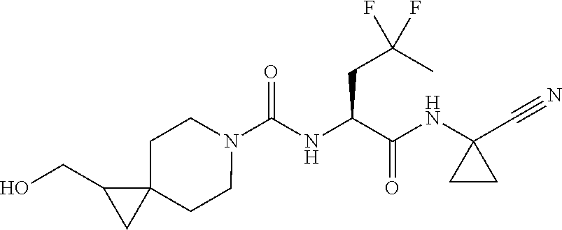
N1(C(NC(C(NC2(C#N)CC2)=O)CC(C)(F)F)=O)CCC2(CC1)C(CO)C2
